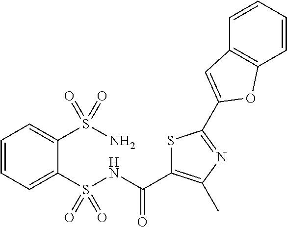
C1=CC=C(S(NC(=O)C2=C(C)N=C(C3=CC4=C(O3)C=CC=C4)S2)(=O)=O)C(S(N)(=O)=O)=C1
